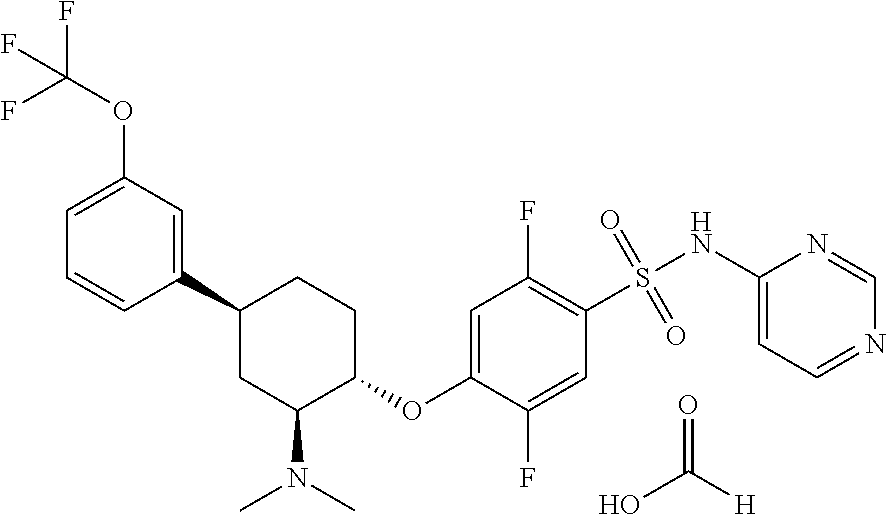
C1(C2CC(N(C)C)C(OC3=CC(F)=C(S(NC4=CC=NC=N4)(=O)=O)C=C3F)CC2)=CC(OC(F)(F)F)=CC=C1.O=C([H])O
